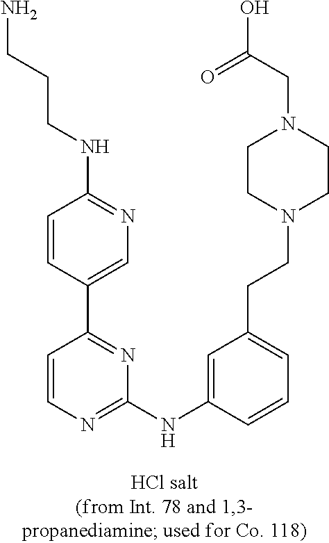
C1=C(C2=NC(NC3=CC(CCN4CCN(CC(O)=O)CC4)=CC=C3)=NC=C2)C=CC(NCCCN)=N1
